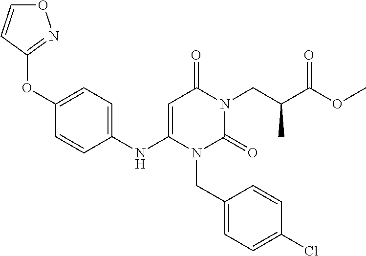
C1(NC2=CC(=O)N(CC(C(OC)=O)C)C(=O)N2CC2=CC=C(Cl)C=C2)=CC=C(OC2=NOC=C2)C=C1
